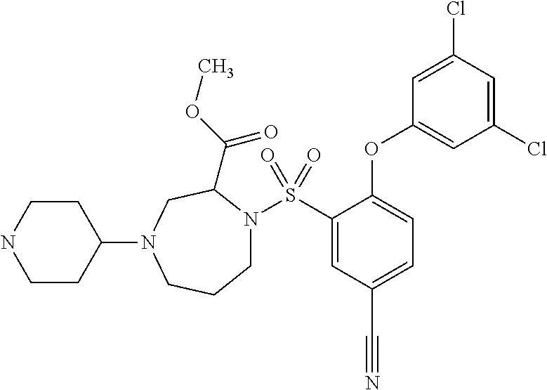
N1(S(C2=CC(C#N)=CC=C2OC2=CC(Cl)=CC(Cl)=C2)(=O)=O)CCCN(C2CCNCC2)CC1C(OC)=O
